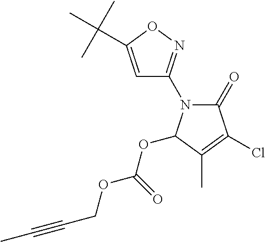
C1=C(C(C)(C)C)ON=C1N1C(=O)C(Cl)=C(C)C1OC(=O)OCC#CC
